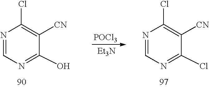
N1=CN=C(O)C([CN])=C1Cl.[POCl3].[Et3N].N1=CN=C(Cl)C([CN])=C1Cl
